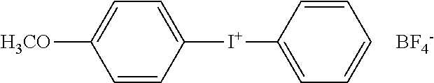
C1=CC([I+]C2=CC=CC=C2)=CC=C1[H3CO].[BF4-]
